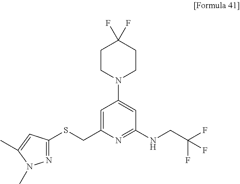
C1CN(C2=CC(NCC(F)(F)F)=NC(CSC3=NN(C)C(C)=C3)=C2)CCC1(F)F
